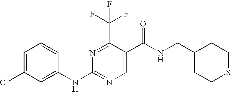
N1=C(C(F)(F)F)C(C(NCC2CCSCC2)=O)=CN=C1NC1=CC(Cl)=CC=C1
